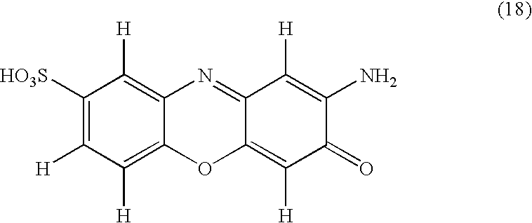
C1([HO3S])=C([H])C([H])=C2C(=C1[H])N=C1C(=C([H])C(=O)C(N)=C1[H])O2
